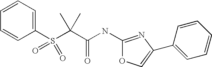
C1=CC=C(S(C(C(NC2=NC(C3=CC=CC=C3)=CO2)=O)(C)C)(=O)=O)C=C1
